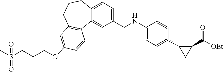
C1(CNC2=CC=C(C3CC3C([OEt])=O)C=C2)=CC=C2C(=C1)C1=C(CCC2)C=C(OCCCS(=O)(=O)C)C=C1
